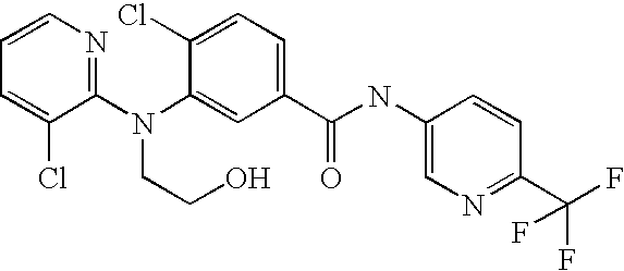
C1=CN=C(N(C2=CC(C(NC3=CN=C(C(F)(F)F)C=C3)=O)=CC=C2Cl)CCO)C(Cl)=C1
